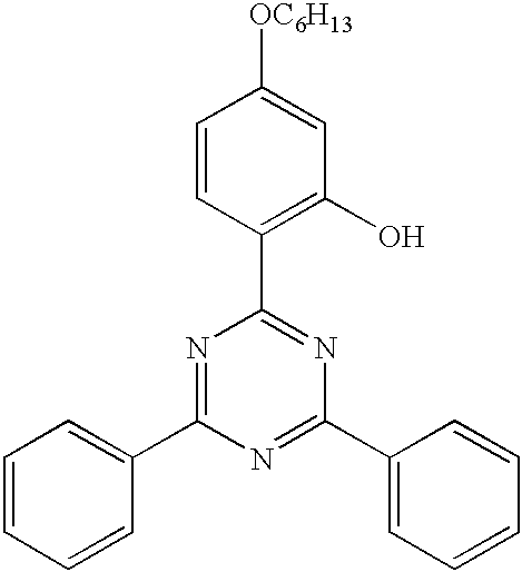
C1=CC(C2=NC(C3=CC=CC=C3)=NC(C3=CC=CC=C3)=N2)=C(O)C=C1[OC6H13]
